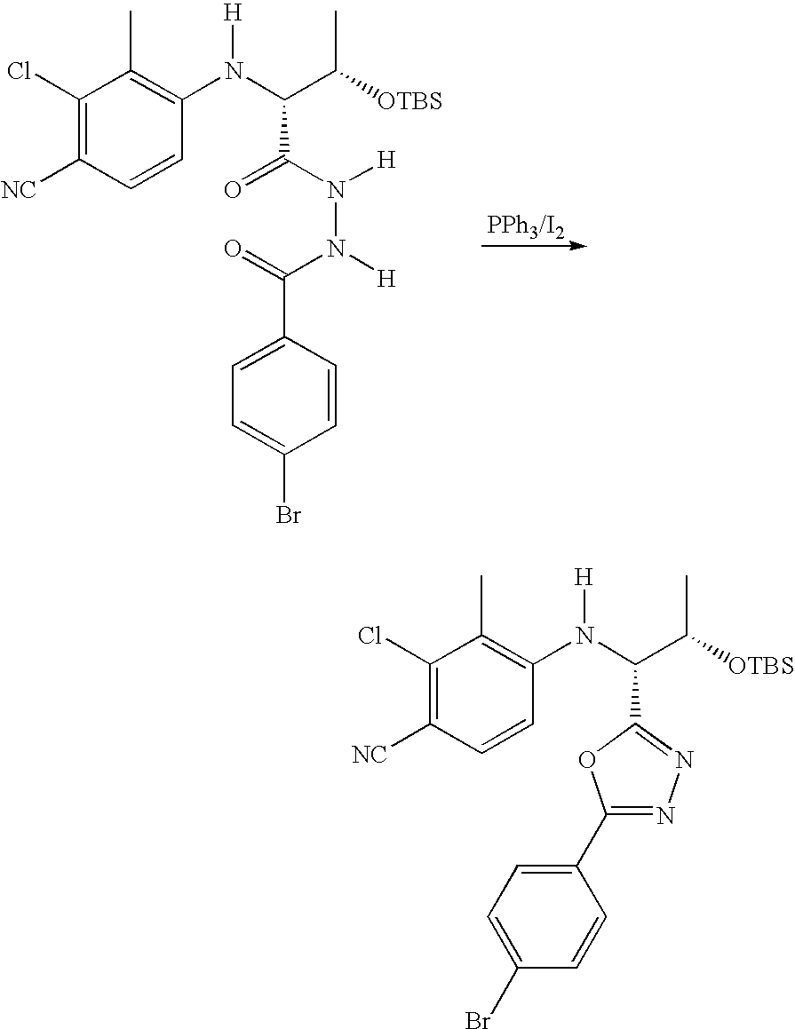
C1(Cl)=C([NC])C=CC(N(C(C([OTBS])C)C(=O)N([H])N([H])C(=O)C2=CC=C(Br)C=C2)[H])=C1C.C1(Cl)=C([NC])C=CC(N(C(C([OTBS])C)C2=NN=C(C3=CC=C(Br)C=C3)O2)[H])=C1C
